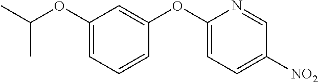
C1=C(OC2=CC(OC(C)C)=CC=C2)N=CC([NO2])=C1
